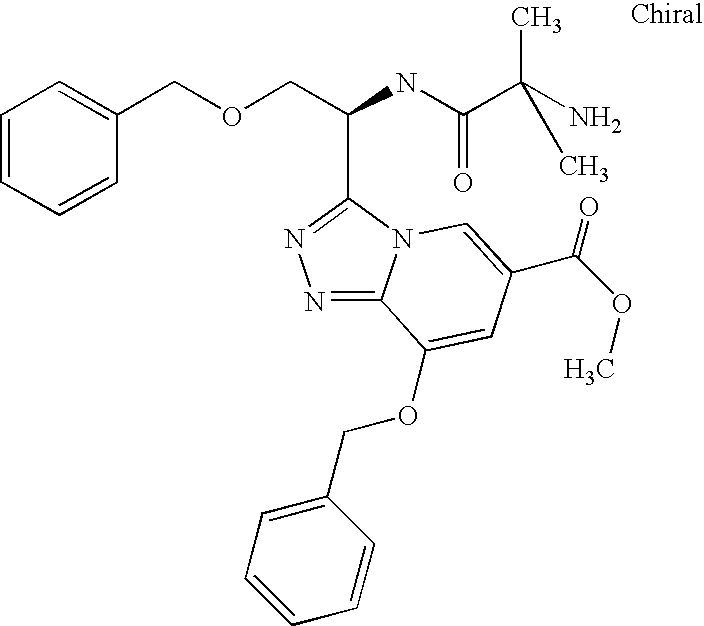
C(COCC1=CC=CC=C1)(NC(C(N)(C)C)=O)C1=NN=C2N1C=C(C(OC)=O)C=C2OCC1=CC=CC=C1
